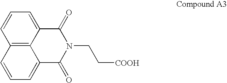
C12=C3C(=CC=C1)C(=O)N(CC[COOH])C(=O)C3=CC=C2
